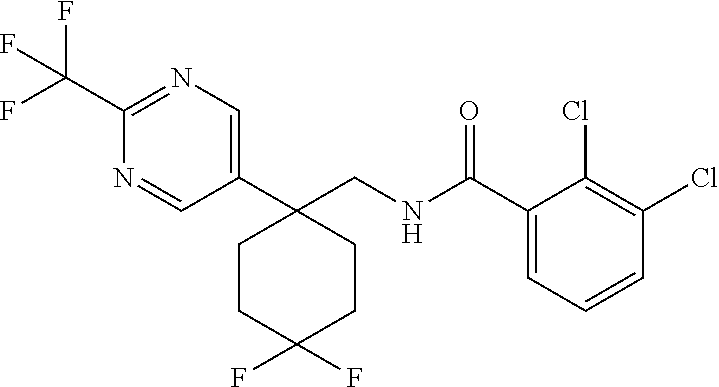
C1(C(F)(F)F)=NC=C(C2(CNC(C3=CC=CC(Cl)=C3Cl)=O)CCC(F)(F)CC2)C=N1
